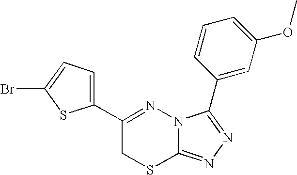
C1(C2=NN3C(=NN=C3C3=CC(OC)=CC=C3)SC2)=CC=C(Br)S1
